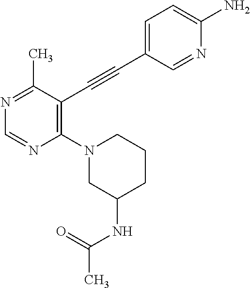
N1=C(C)C(C#CC2=CC=C(N)N=C2)=C(N2CC(NC(C)=O)CCC2)N=C1
